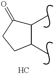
C1(C)C(=O)CCC1C
